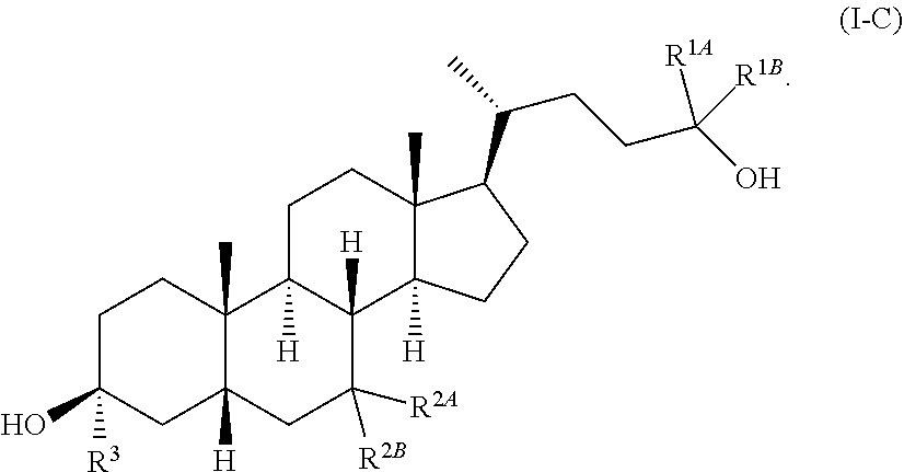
C1C(O)([R3])CC2([H])C(C)(C1)C1([H])C([H])(C([R2B])([R2A])C2)C2([H])C(C)(CC1)C(C(C)CCC(O)([R1A])[R1B])CC2
